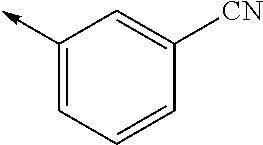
C1(->C)=CC=CC([CN])=C1
